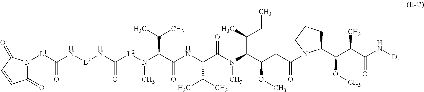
[L2](N(C)C(C(NC(C(N(C(C(CC(N1C(C(C(C(N[D])=O)C)OC)CCC1)=O)OC)C(C)CC)C)=O)C(C)C)=O)C(C)C)C(N[L3]NC([L1]N1C(=O)C=CC1=O)=O)=O
